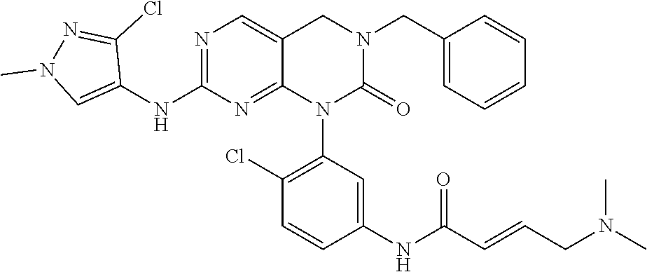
C1=CC(CN2CC3=CN=C(NC4=CN(C)N=C4Cl)N=C3N(C3=C(Cl)C=CC(NC(C=CCN(C)C)=O)=C3)C2=O)=CC=C1
